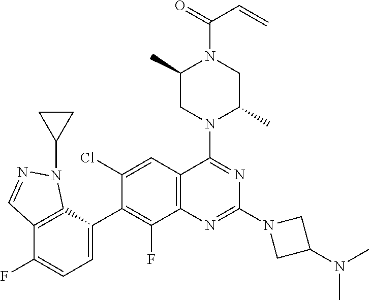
C12=C(C(C3=C(F)C4=C(C=C3Cl)C(N3C(C)CN(C(C=C)=O)C(C)C3)=NC(N3CC(N(C)C)C3)=N4)=CC=C1F)N(C1CC1)N=C2
